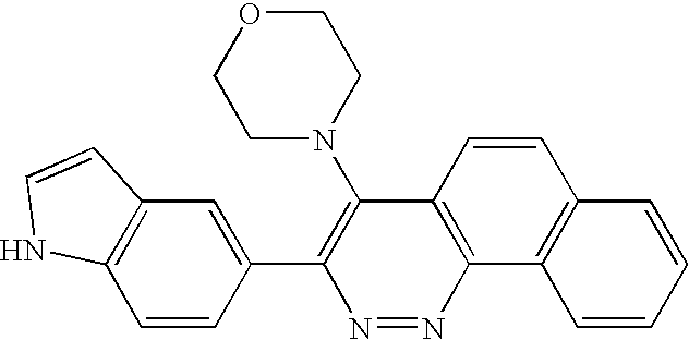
C1=CC=CC2=C1C1=C(C=C2)C(N2CCOCC2)=C(C2=CC3=C(C=C2)NC=C3)N=N1
